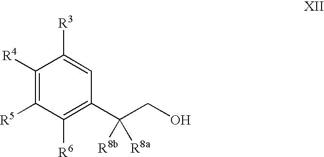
C1([R4])=C([R5])C([R6])=C(C(CO)([R8a])[R8b])C=C1[R3]
